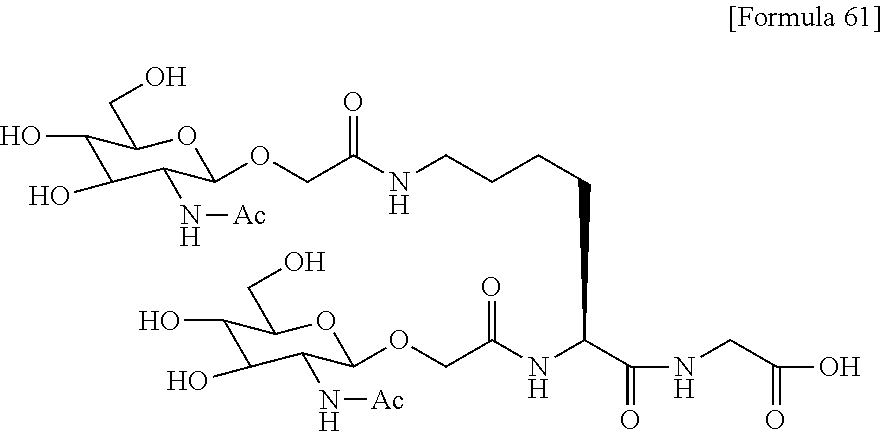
N(C(C(=O)NCC(O)=O)CCCCNC(COC1C(N[Ac])C(O)C(O)C(CO)O1)=O)C(COC1C(N[Ac])C(O)C(O)C(CO)O1)=O
